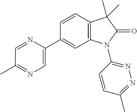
C1=CC2=C(C=C1C1=CN=C(C)C=N1)N(C1=NN=C(C)C=C1)C(=O)C2(C)C
